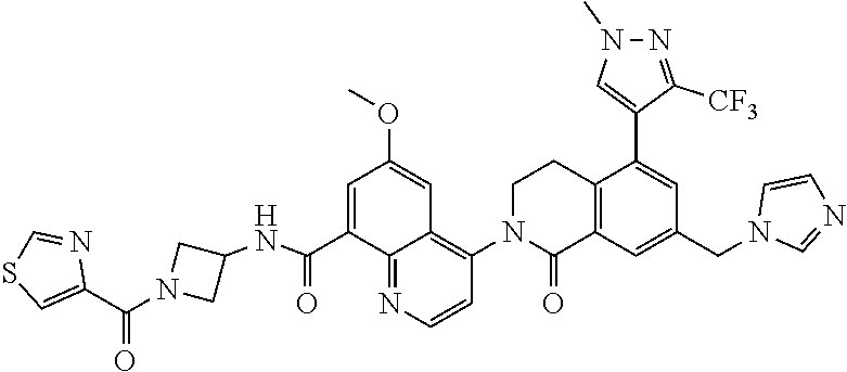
C1(NC(C2=CC(OC)=CC3=C(N4C(=O)C5=C(CC4)C(C4=CN(C)N=C4[CF3])=CC(CN4C=NC=C4)=C5)C=CN=C23)=O)CN(C(C2=CSC=N2)=O)C1
